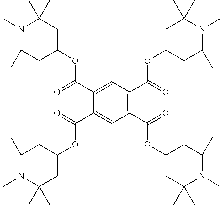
N1(C)C(C)(C)CC(OC(C2=CC(C(OC3CC(C)(C)N(C)C(C)(C)C3)=O)=C(C(OC3CC(C)(C)N(C)C(C)(C)C3)=O)C=C2C(OC2CC(C)(C)N(C)C(C)(C)C2)=O)=O)CC1(C)C
